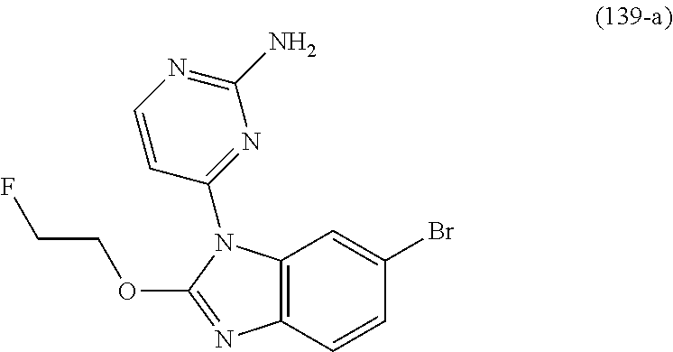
O(C1=NC2=C(N1C1=NC(N)=NC=C1)C=C(Br)C=C2)CCF
